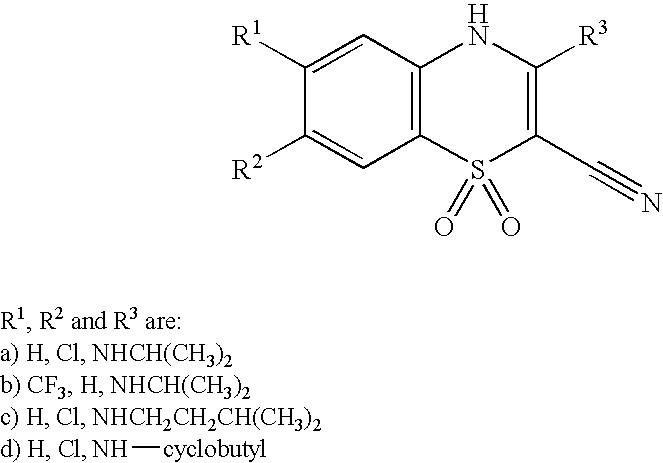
N[cyclobutyl].C1([R1])=CC2=C(C=C1[R2])S(=O)(=O)C(C#N)=C([R3])N2
